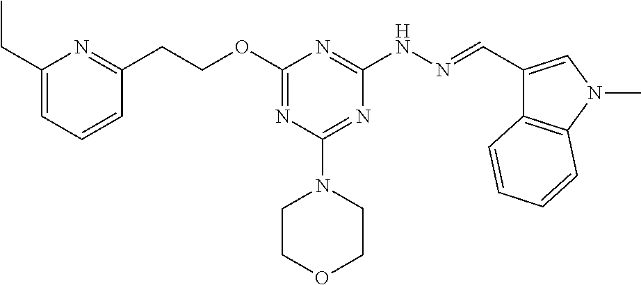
O(C1=NC(N2CCOCC2)=NC(NN=CC2=CN(C)C3=C2C=CC=C3)=N1)CCC1=NC(CC)=CC=C1
